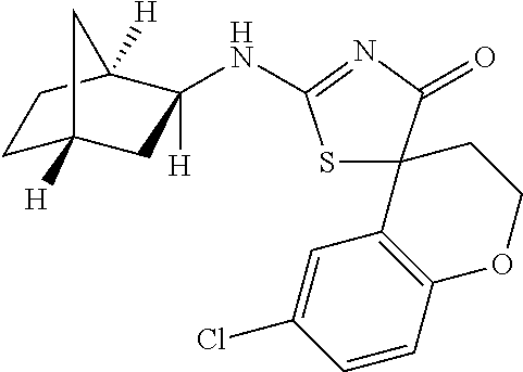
C1C2([H])CC([H])(NC3=NC(=O)C4(S3)C3=C(OCC4)C=CC(Cl)=C3)C([H])(C1)C2
